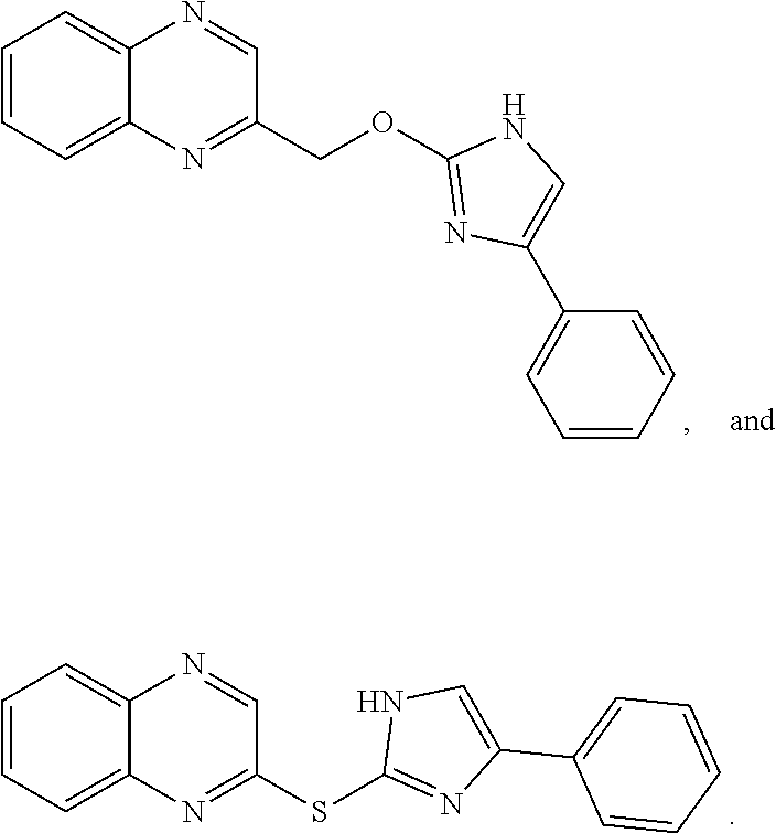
C1=CC=C2C(=C1)N=CC(COC1=NC(C3=CC=CC=C3)=CN1)=N2.C1=CC=C2C(=C1)N=CC(SC1=NC(C3=CC=CC=C3)=CN1)=N2
